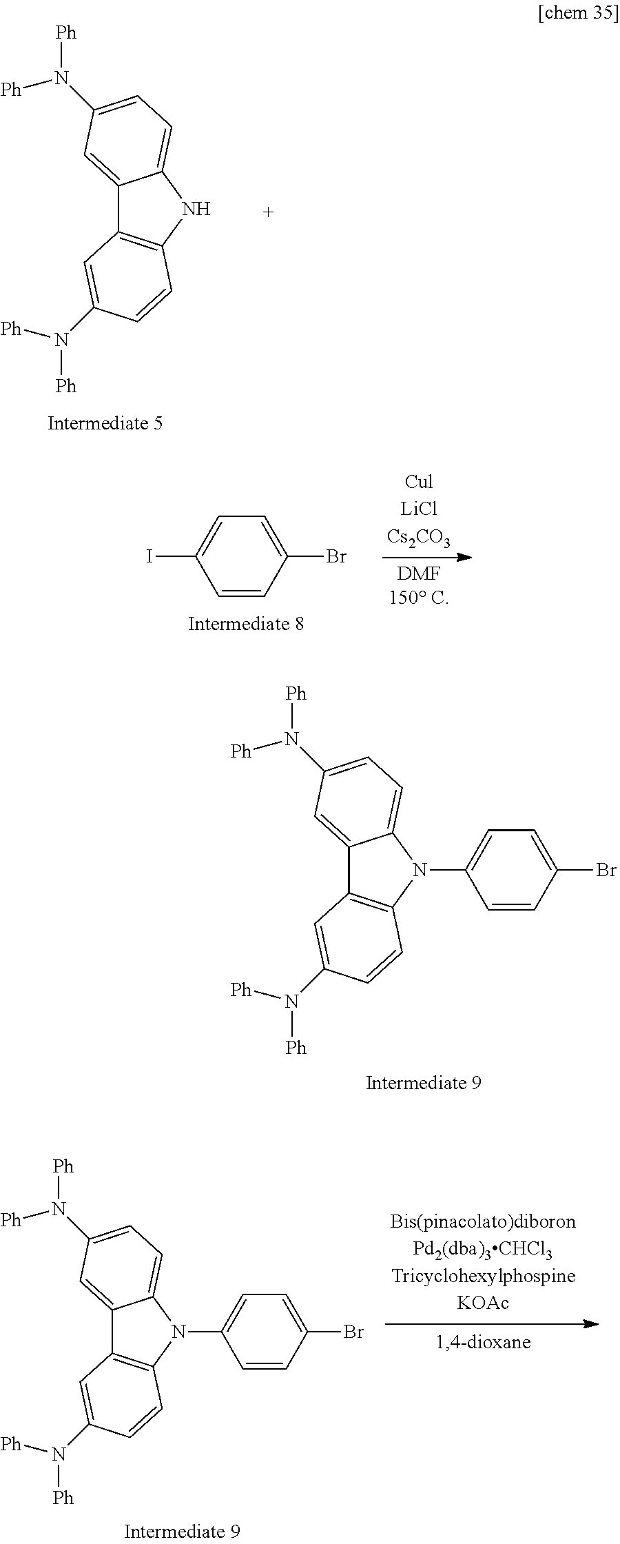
C12=CC(N([Ph])[Ph])=CC=C1NC1=C2C=C(N([Ph])[Ph])C=C1.C1=CC(Br)=CC=C1I.C12=CC(N([Ph])[Ph])=CC=C1N(C1=CC=C(Br)C=C1)C1=C2C=C(N([Ph])[Ph])C=C1.C12=CC(N([Ph])[Ph])=CC=C1N(C1=CC=C(Br)C=C1)C1=C2C=C(N([Ph])[Ph])C=C1
